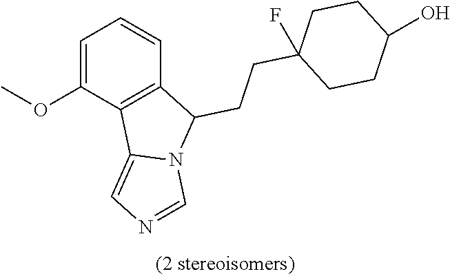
C1=C(OC)C2=C(C=C1)C(CCC1(F)CCC(O)CC1)N1C2=CN=C1
